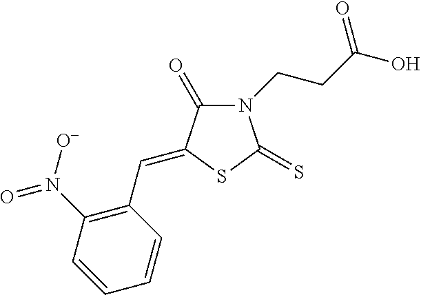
N1(CCC(O)=O)C(=O)C(=CC2=C(N([O-])=O)C=CC=C2)SC1=S
